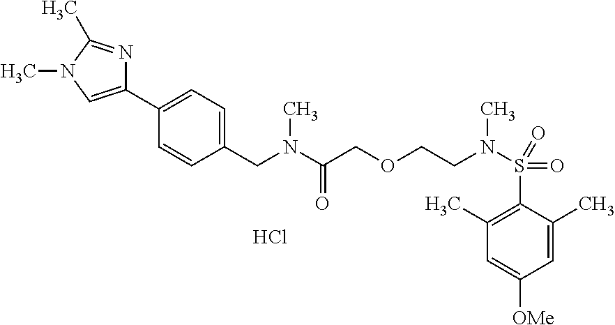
Cl.C1(C2=CN(C)C(C)=N2)=CC=C(CN(C(COCCN(C)S(C2=C(C)C=C([OMe])C=C2C)(=O)=O)=O)C)C=C1
